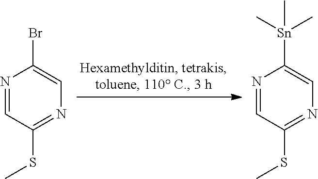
N1=CC(SC)=NC=C1Br.N1=CC(SC)=NC=C1[Sn](C)(C)C
